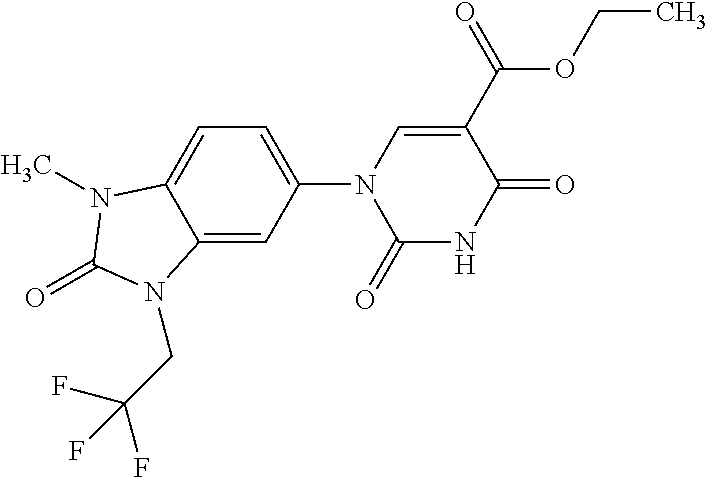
C12=CC(N3C(=O)NC(=O)C(C(=O)OCC)=C3)=CC=C1N(C)C(=O)N2CC(F)(F)F
